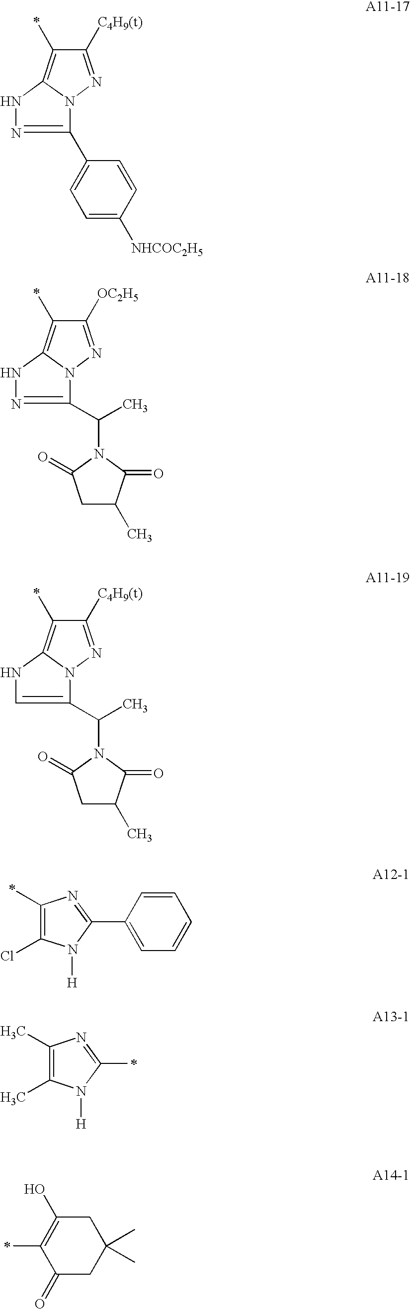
C1([C4H9(t)])=NN2C(=C1C)NN=C2C1=CC=C([NHCOC2H5])C=C1.C1([OC2H5])=NN2C(=C1C)NN=C2C(N1C(=O)CC(C)C1=O)C.C1([C4H9(t)])=NN2C(=C1C)NC=C2C(N1C(=O)CC(C)C1=O)C.C1(C)=C(Cl)N([H])C(C2=CC=CC=C2)=N1.C1(C)=C(C)N([H])C(C)=N1.C1C(O)=C(C)C(=O)CC1(C)C
